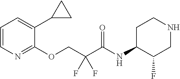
C1=CN=C(OCC(C(NC2C(F)CNCC2)=O)(F)F)C(C2CC2)=C1
